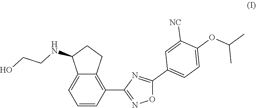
C1=CC(C2=NOC(C3=CC=C(OC(C)C)C([NC])=C3)=N2)=C2C(=C1)C(NCCO)CC2
